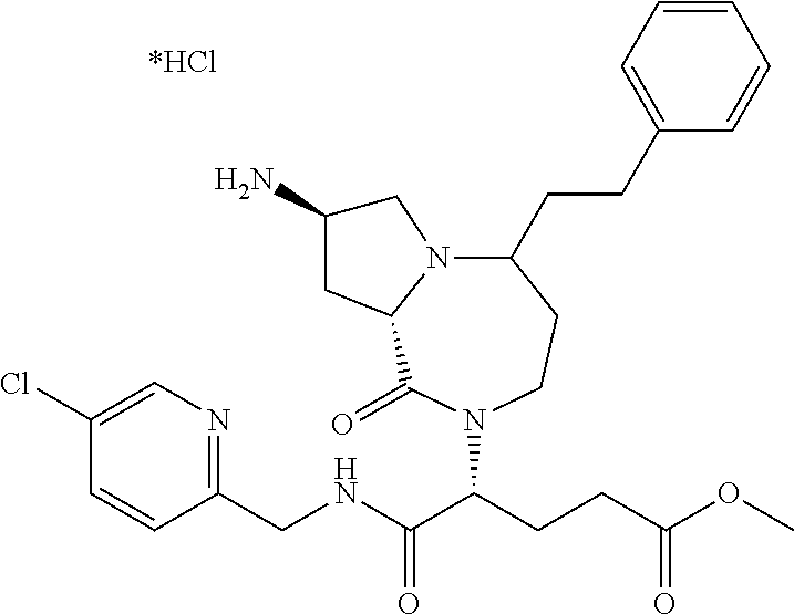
N12C(CCC3=CC=CC=C3)CCN(C(C(NCC3=NC=C(Cl)C=C3)=O)CCC(OC)=O)C(=O)C1CC(N)C2
